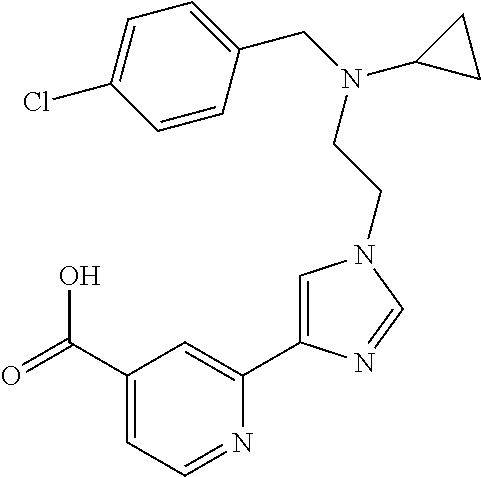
C1(C(=O)O)=CC=NC(C2=CN(CCN(CC3=CC=C(Cl)C=C3)C3CC3)C=N2)=C1
